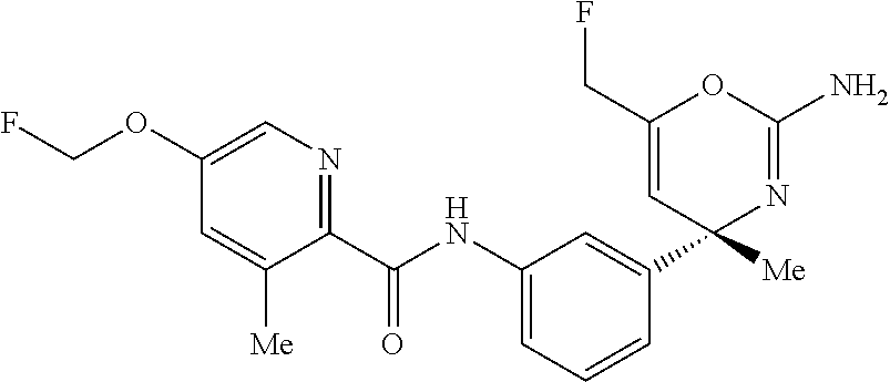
C1(C(NC2=CC=CC(C3([Me])N=C(N)OC(CF)=C3)=C2)=O)=NC=C(OCF)C=C1[Me]
